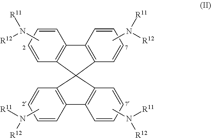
CN([R12])[R11].CN([R11])[R12].CN([R11])[R12].C12=C(C=CC=C1)C1(C3=C2C=CC=C3)C2=C(C3=C1C=CC=C3)C=CC=C2.CN([R12])[R11]
